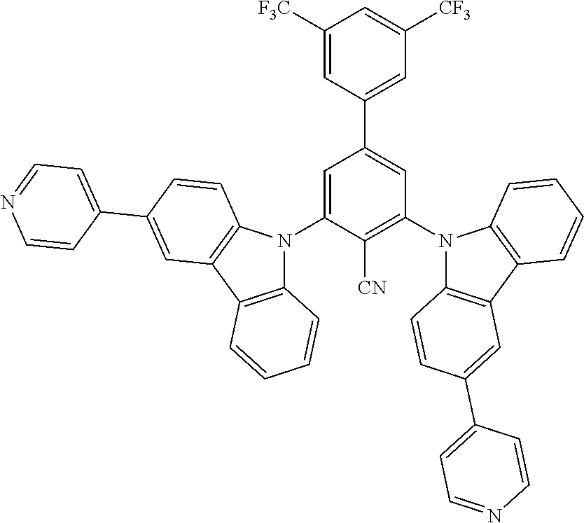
C1([F3C])=CC(C2=CC(N3C4=C(C5=C3C=CC=C5)C=C(C3=CC=NC=C3)C=C4)=C([CN])C(N3C4=C(C5=C3C=CC(C3=CC=NC=C3)=C5)C=CC=C4)=C2)=CC([CF3])=C1
